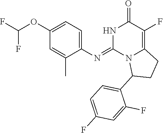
C1(N=C2N3C(=C(F)C(=O)N2)CCC3C2=CC=C(F)C=C2F)=CC=C(OC(F)F)C=C1C
